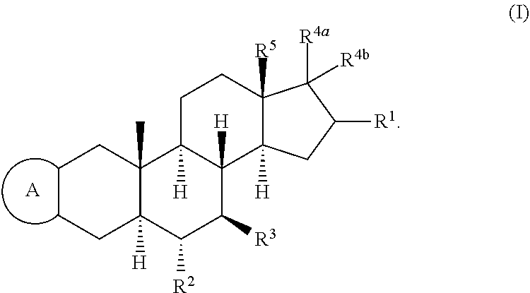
[A].C1CCC2([H])C(C)(C1)C1([H])C([H])(C([R3])C2[R2])C2([H])C([R5])(CC1)C([R4a])([R4b])C([R1])C2
